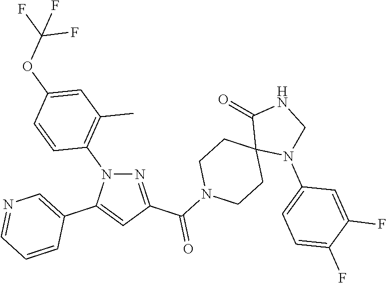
N1=C(C(N2CCC3(CC2)N(C2=CC=C(F)C(F)=C2)CNC3=O)=O)C=C(C2=CN=CC=C2)N1C1=C(C)C=C(OC(F)(F)F)C=C1
